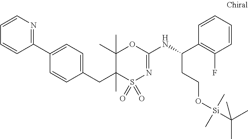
C1(C2=NC=CC=C2)=CC=C(CC2(C)S(=O)(=O)N=C(NC(CCO[Si](C)(C)C(C)(C)C)C3=C(F)C=CC=C3)OC2(C)C)C=C1
